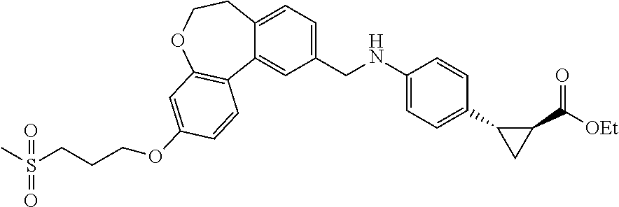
C1(CNC2=CC=C(C3CC3C([OEt])=O)C=C2)=CC=C2C(=C1)C1=C(OCC2)C=C(OCCCS(C)(=O)=O)C=C1
